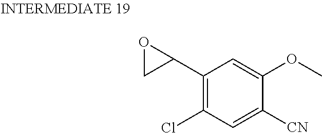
C1(C2OC2)=C(Cl)C=C([CN])C(OC)=C1
